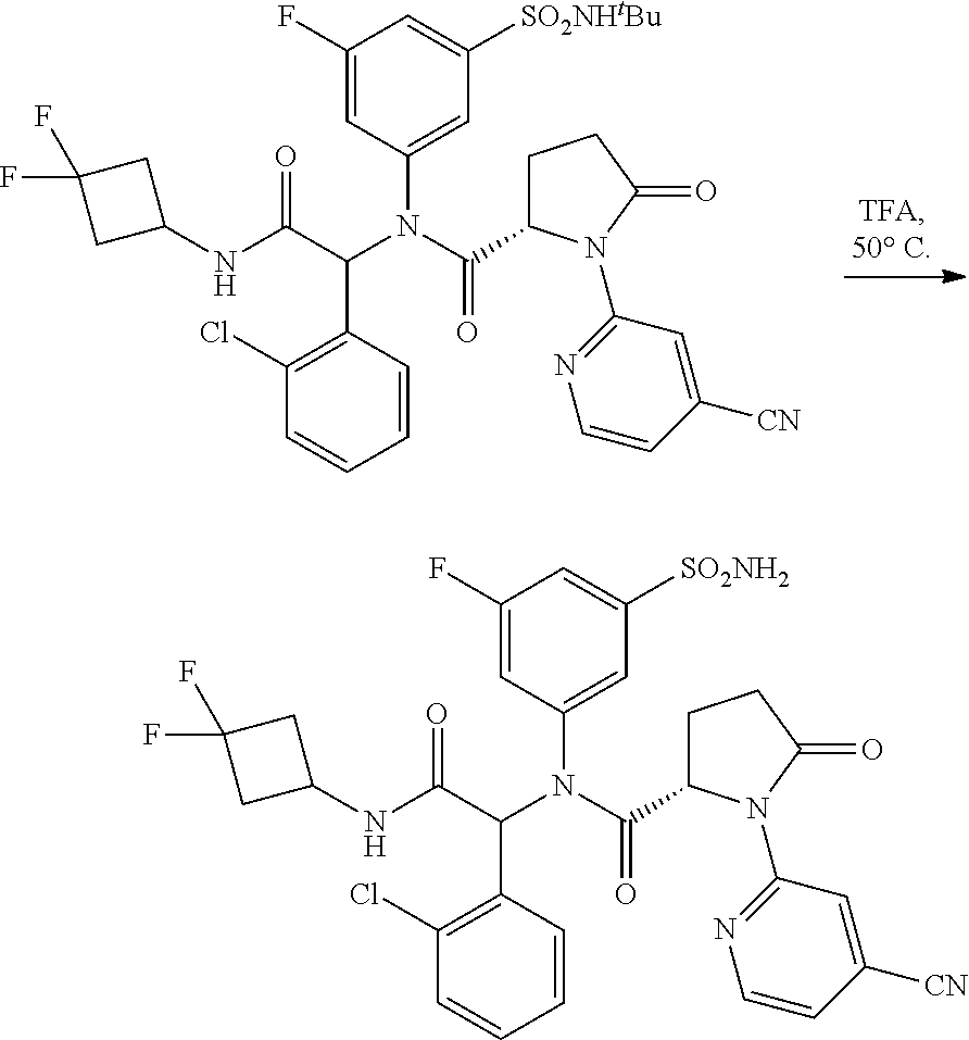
C1C(F)(F)CC1NC(C(N(C(=O)C1CCC(=O)N1C1=NC=CC([CN])=C1)C1=CC([SO2NHtBu])=CC(F)=C1)C1=C(Cl)C=CC=C1)=O.C1C(F)(F)CC1NC(C(N(C(=O)C1CCC(=O)N1C1=NC=CC([CN])=C1)C1=CC([SO2NH2])=CC(F)=C1)C1=C(Cl)C=CC=C1)=O
